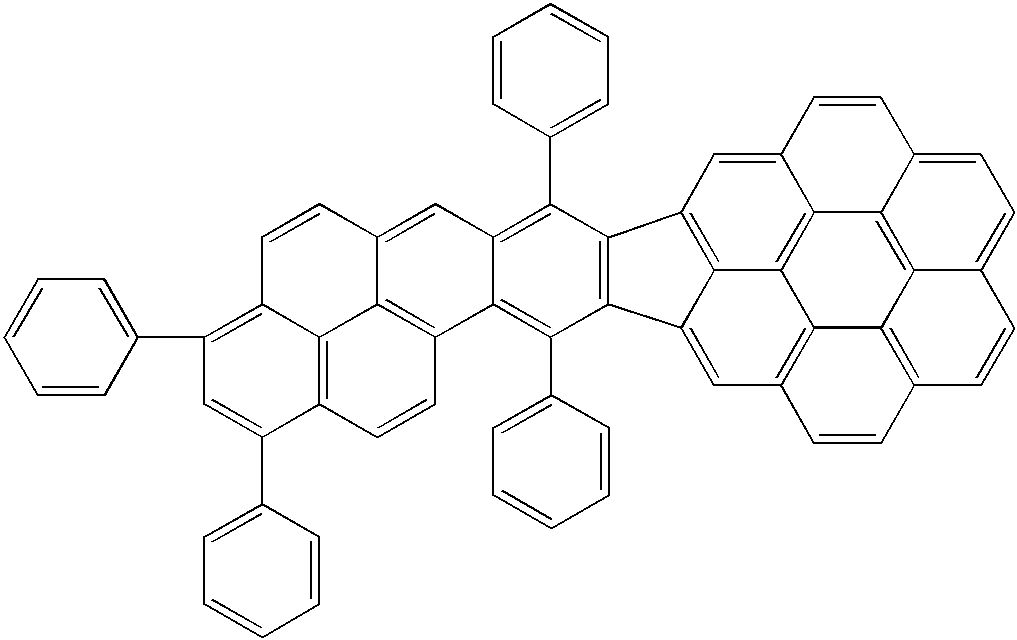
C1=C2C3=C4C5=C(C=CC4=C1)C=CC1=C5C4=C3C(=CC3=C4C(=C1)C1=C3C(C3=CC=CC=C3)=C3C(=C1C1=CC=CC=C1)C1=C4C(=C3)C=CC3=C(C5=CC=CC=C5)C=C(C5=CC=CC=C5)C(=C43)C=C1)C=C2
